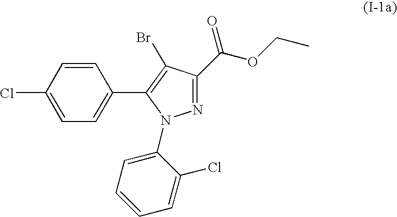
C1=CC(Cl)=CC=C1C1=C(Br)C(C(OCC)=O)=NN1C1=CC=CC=C1Cl
